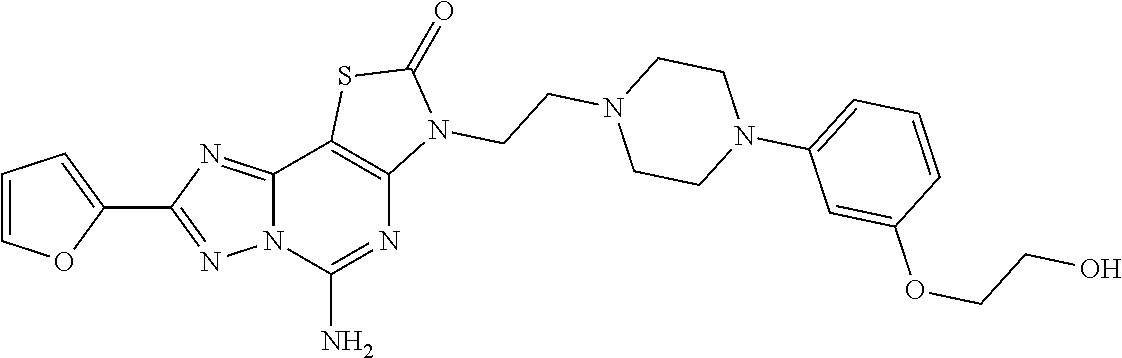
C12=NC(C3=CC=CO3)=NN1C(N)=NC1=C2SC(=O)N1CCN1CCN(C2=CC=CC(OCCO)=C2)CC1
